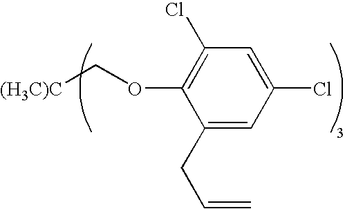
C1(CC=C)=CC(Cl)=CC(Cl)=C1OC[(H3C)C]
